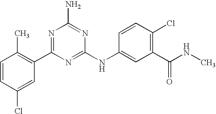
C1=CC(Cl)=CC(C2=NC(N)=NC(NC3=CC(C(NC)=O)=C(Cl)C=C3)=N2)=C1C
